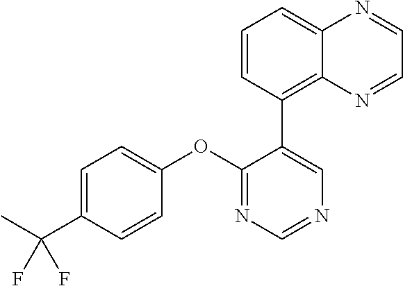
C1=C(C(C)(F)F)C=CC(OC2=NC=NC=C2C2=C3C(=CC=C2)N=CC=N3)=C1
